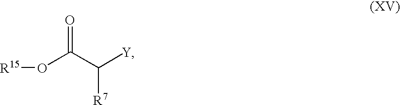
[R15]OC(C([Y])[R7])=O
